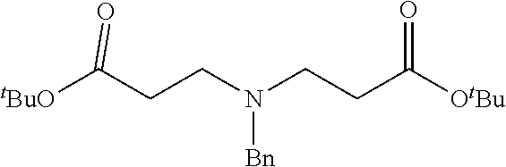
[tBuO]C(CCN(CCC([OtBu])=O)[Bn])=O
